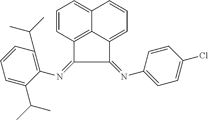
C12=C3C(=CC=CC3=CC=C1)C(=NC1=CC=C(Cl)C=C1)C2=NC1=C(C(C)C)C=CC=C1C(C)C
